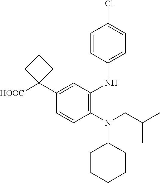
C1=CC(NC2=C(N(C3CCCCC3)CC(C)C)C=CC(C3([HOOC])CCC3)=C2)=CC=C1Cl
